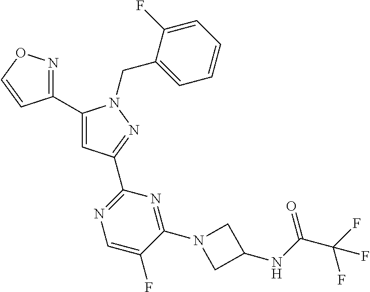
C1(C2=NOC=C2)=CC(C2=NC=C(F)C(N3CC(NC(C(F)(F)F)=O)C3)=N2)=NN1CC1=CC=CC=C1F
